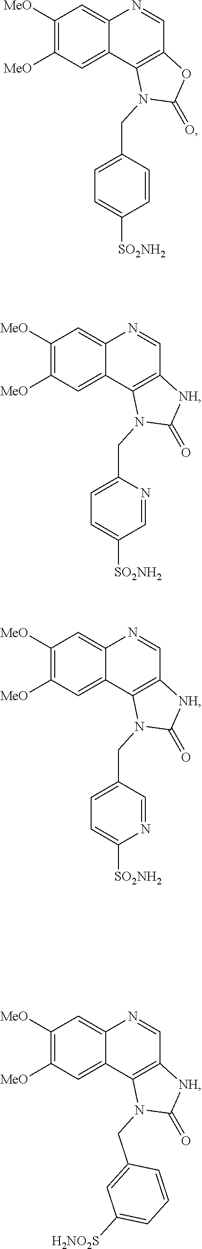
C1([MeO])=C([MeO])C=C2C(=C1)N=CC1=C2N(CC2=CC=C([SO2NH2])C=C2)C(=O)O1.C1([MeO])=C([MeO])C=C2C(=C1)N=CC1=C2N(CC2=CC=C([SO2NH2])C=N2)C(=O)[NH]1.C1([MeO])=C([MeO])C=C2C(=C1)N=CC1=C2N(CC2=CC=C([SO2NH2])N=C2)C(=O)[NH]1.C1([MeO])=C([MeO])C=C2C(=C1)N=CC1=C2N(CC2=CC([H2NO2S])=CC=C2)C(=O)[NH]1
